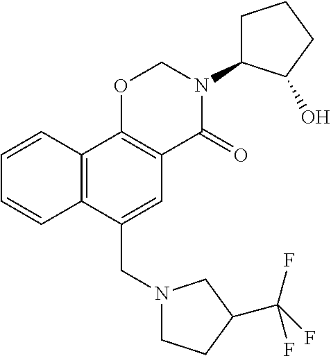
N1(CC2=CC3=C(C4=C2C=CC=C4)OCN(C2CCCC2O)C3=O)CCC(C(F)(F)F)C1
